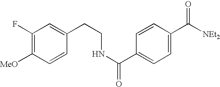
C1(F)=C([MeO])C=CC(CCNC(C2=CC=C(C(=O)[NEt2])C=C2)=O)=C1
